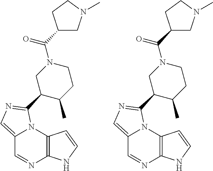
C12=CN=C(C3C(C)CCN(C(C4CN(C)CC4)=O)C3)N1C1=C(N=C2)NC=C1.C12=CN=C(C3C(C)CCN(C(C4CN(C)CC4)=O)C3)N1C1=C(N=C2)NC=C1
